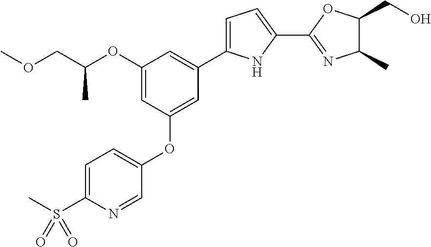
C1(OC(COC)C)=CC(OC2=CC=C(S(=O)(C)=O)N=C2)=CC(C2=CC=C(C3=NC(C)C(CO)O3)N2)=C1
